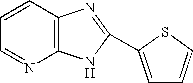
C1=CC2=C(N=C1)NC(C1=CC=CS1)=N2
